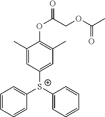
C1(C)=CC([S+](C2=CC=CC=C2)C2=CC=CC=C2)=CC(C)=C1OC(=O)COC(C)=O
